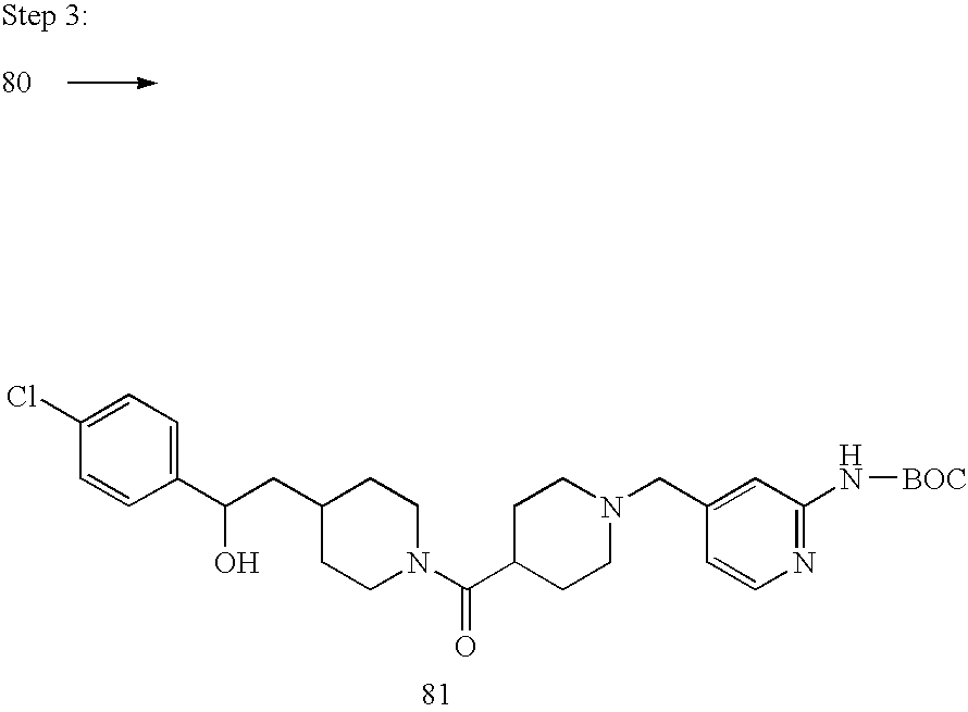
C1(Cl)=CC=C(C(CC2CCN(C(C3CCN(CC4=CC(N[BOC])=NC=C4)CC3)=O)CC2)O)C=C1
